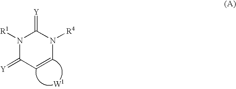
N1([R1])C(=[Y])C=CN([R4])C1=[Y].[W1]
